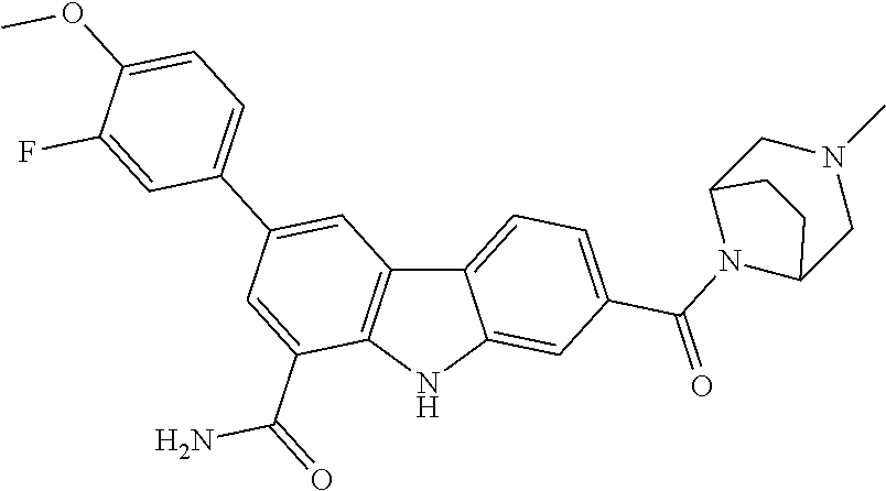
C12=CC=C(C(=O)N3C4CN(C)CC3CC4)C=C1NC1=C2C=C(C2=CC=C(OC)C(F)=C2)C=C1C(=O)N
